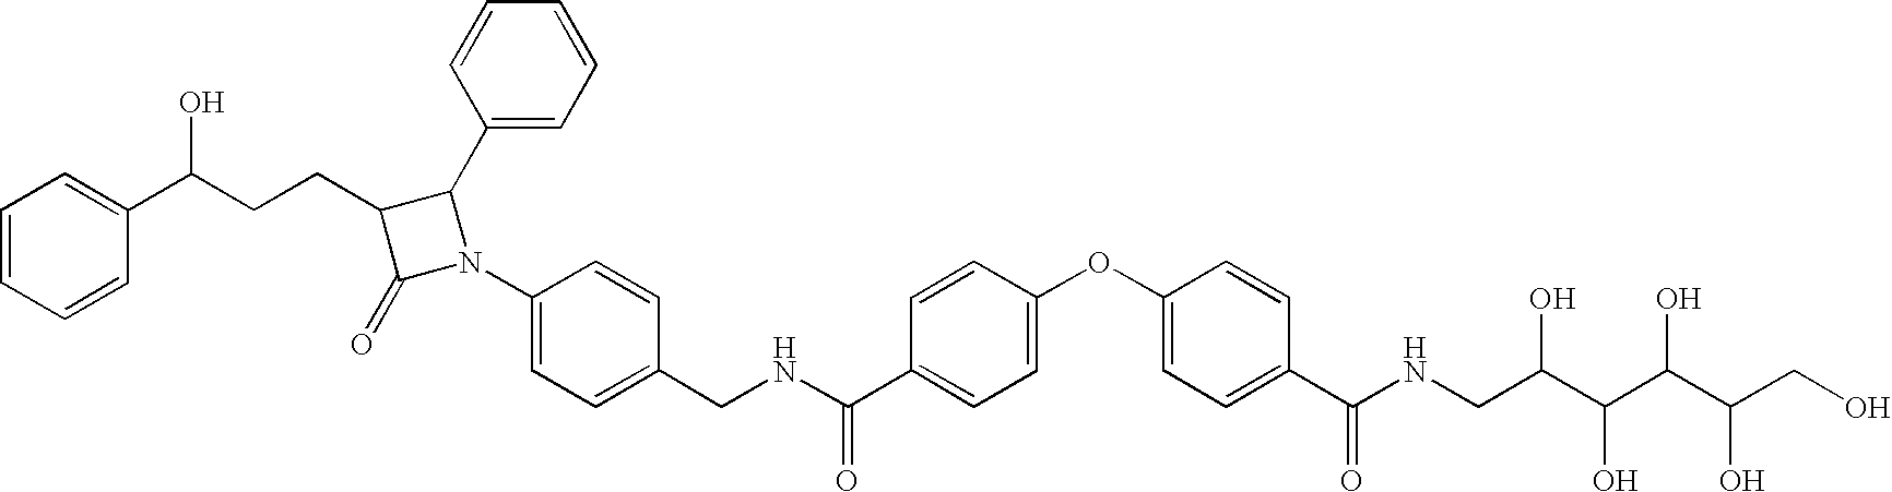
C1=CC=CC(C(CCC2C(=O)N(C3=CC=C(CNC(C4=CC=C(OC5=CC=C(C(NCC(C(C(C(CO)O)O)O)O)=O)C=C5)C=C4)=O)C=C3)C2C2=CC=CC=C2)O)=C1
